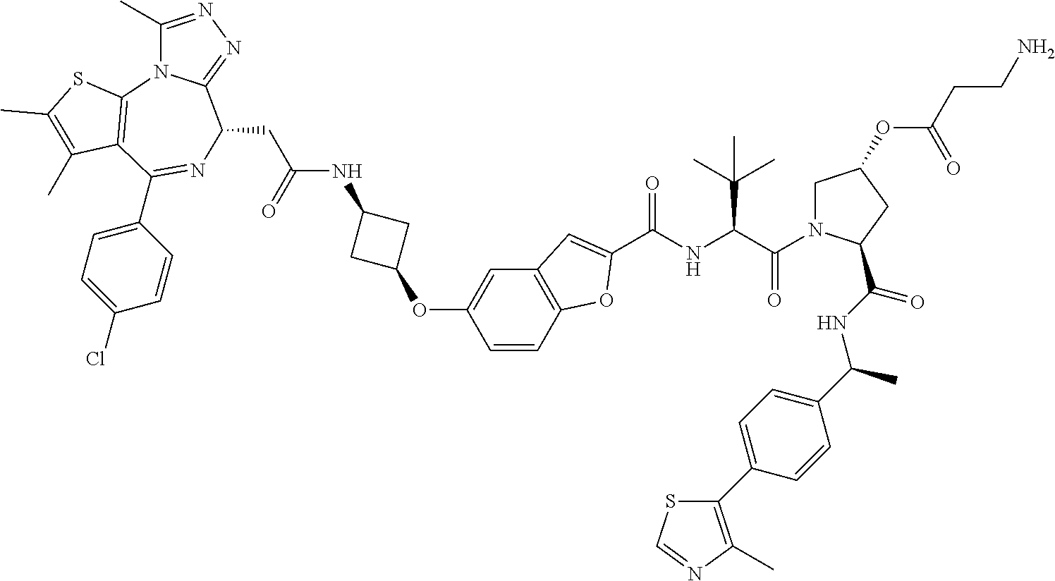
C1(C)=NN=C2N1C1=C(C(C3=CC=C(Cl)C=C3)=NC2CC(NC2CC(OC3=CC4=C(C=C3)OC(C(NC(C(=O)N3CC(OC(=O)CCN)CC3C(NC(C3=CC=C(C5=C(C)N=CS5)C=C3)C)=O)C(C)(C)C)=O)=C4)C2)=O)C(C)=C(C)S1
